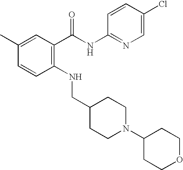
C1(C)=CC(C(NC2=NC=C(Cl)C=C2)=O)=C(NCC2CCN(C3CCOCC3)CC2)C=C1
